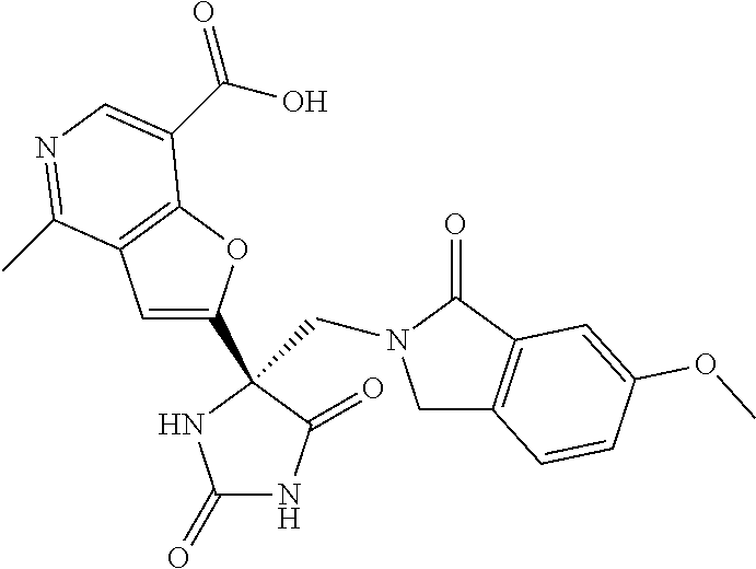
C1C2=C(C(=O)N1CC1(C3=CC4=C(O3)C(C(O)=O)=CN=C4C)C(=O)NC(=O)N1)C=C(OC)C=C2
